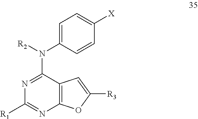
N(C1=NC([R1])=NC2=C1C=C([R3])O2)([R2])C1=CC=C([X])C=C1
